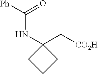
[Ph]C(NC1(C[CO2H])CCC1)=O
